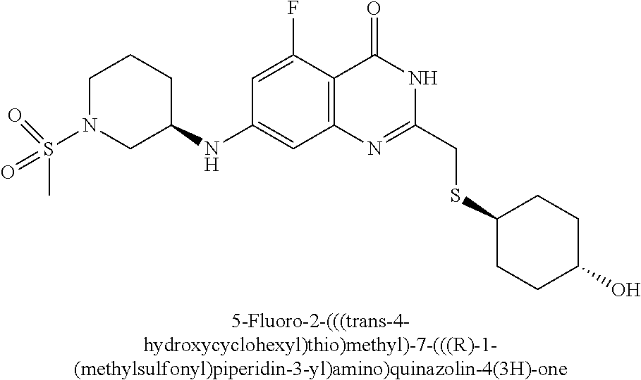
[5-Fluoro-2-(((trans-4-hydroxycyclohexyl)thio)methyl)-7-(((R)-1-(methylsulfonyl)piperidin-3-yl)amino)quinazolin-4(3H)-one].C1(NC2CCCN(S(C)(=O)=O)C2)=CC2=C(C(=O)NC(CSC3CCC(O)CC3)=N2)C(F)=C1
